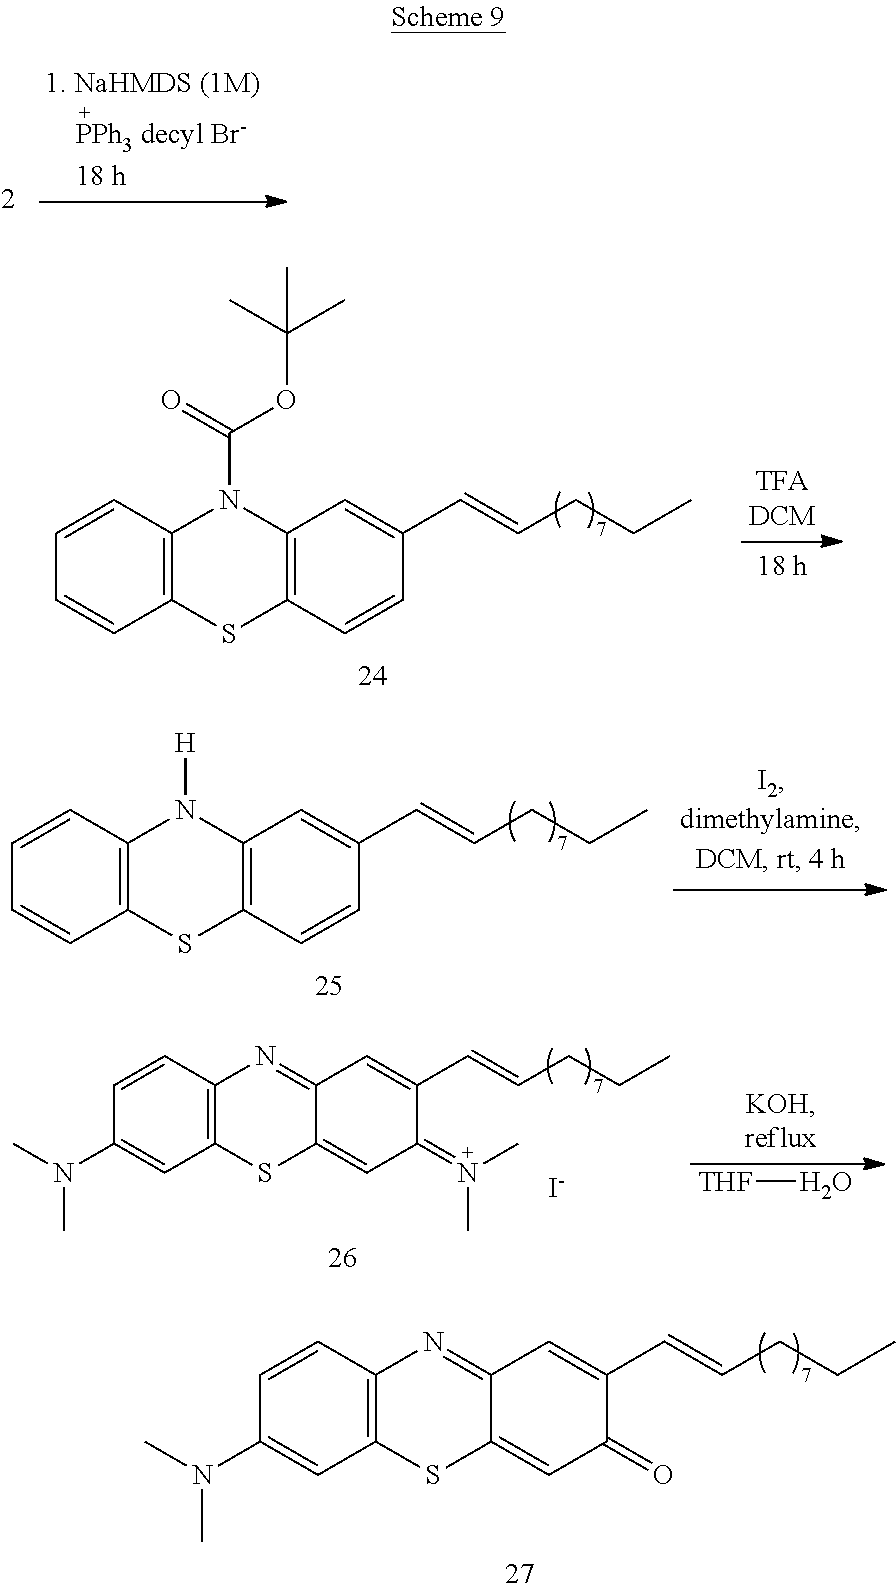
C12=C(SC3=C(N1C(=O)OC(C)(C)C)C=C(C=CCCC)C=C3)C=CC=C2.C12=C(SC3=C(N1[H])C=C(C=CCCC)C=C3)C=CC=C2.C12=C(SC3=CC(=N(C)C)C(C=CCCC)=CC3=N1)C=C(N(C)C)C=C2.[I-].[THF]O.C12=C(SC3=CC(=O)C(C=CCCC)=CC3=N1)C=C(N(C)C)C=C2
